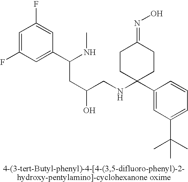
OC(CC(C1=CC(F)=CC(F)=C1)NC)CNC1(C2=CC(C(C)(C)C)=CC=C2)CCC(=NO)CC1
